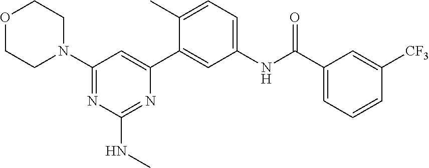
C1(N2CCOCC2)=NC(NC)=NC(C2=CC(NC(C3=CC=CC([CF3])=C3)=O)=CC=C2C)=C1
